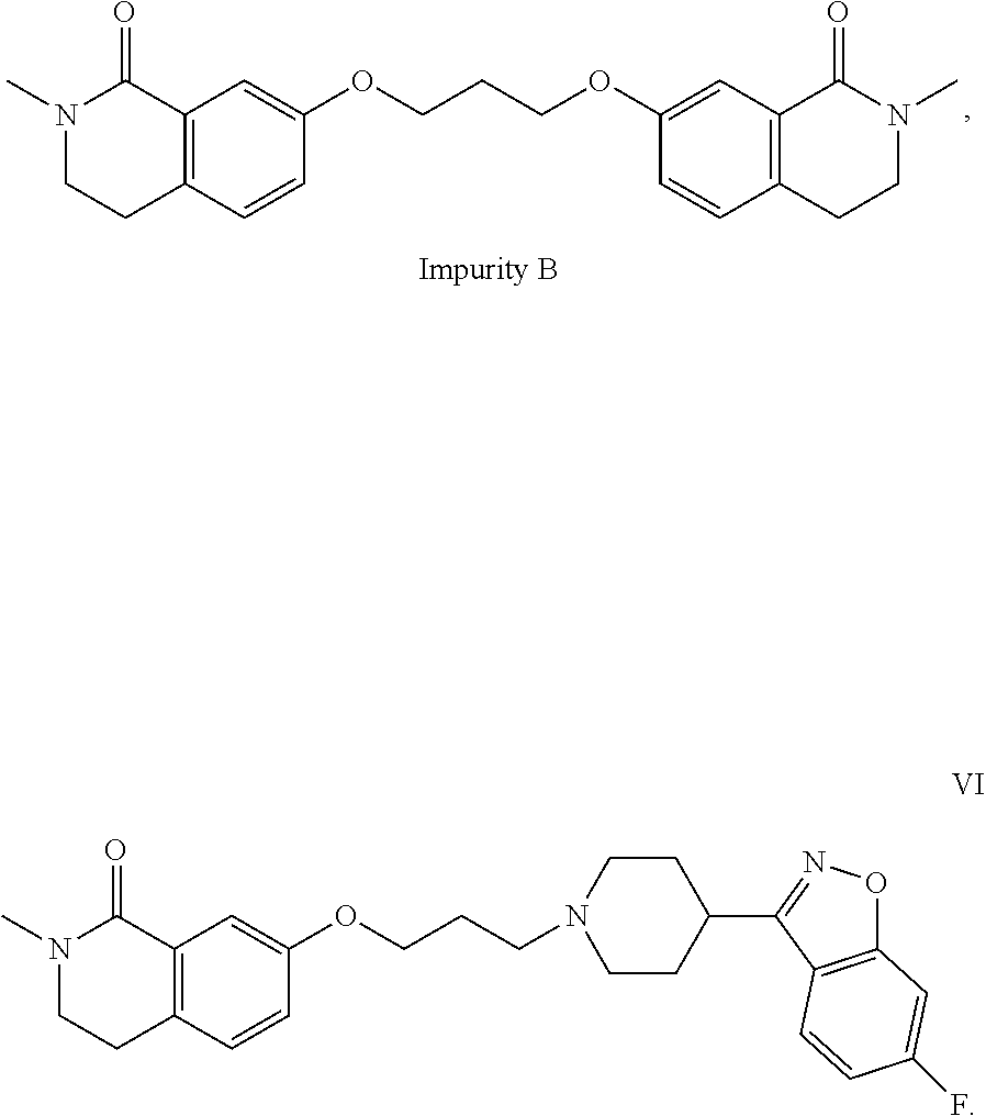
N1(C)CCC2=C(C1=O)C=C(OCCCOC1=CC3=C(CCN(C)C3=O)C=C1)C=C2.N1(C)CCC2=C(C1=O)C=C(OCCCN1CCC(C3=NOC4=C3C=CC(F)=C4)CC1)C=C2
